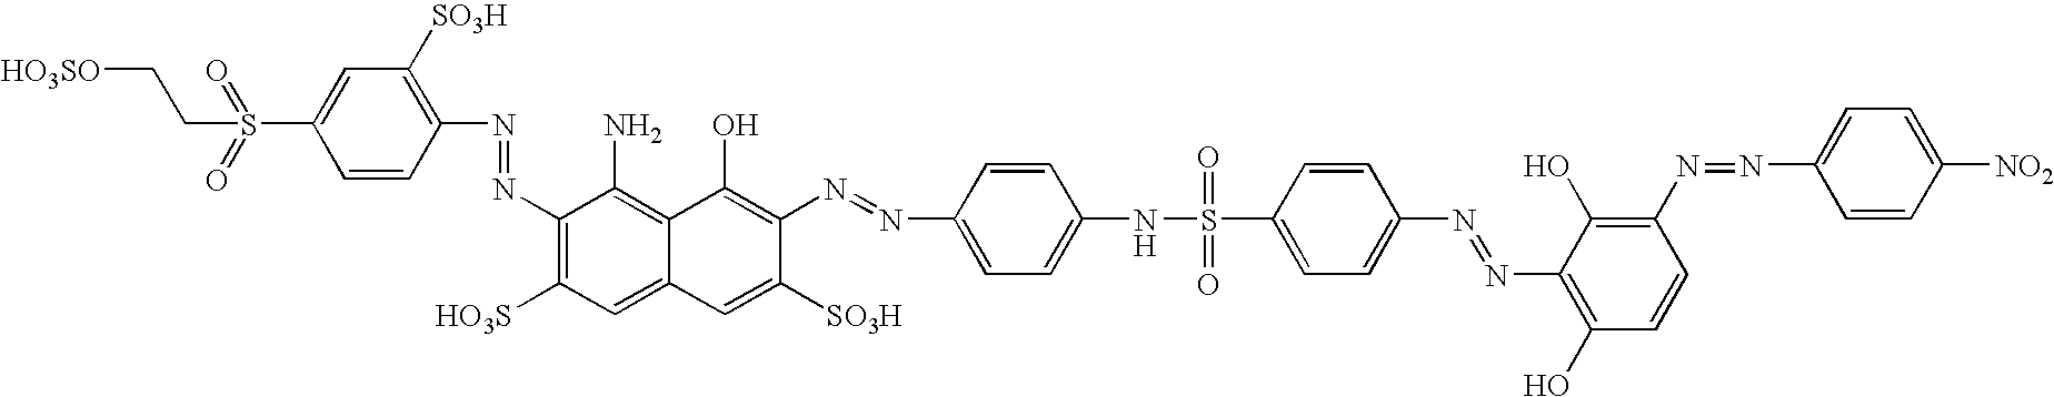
[HO3SO]CCS(=O)(=O)C1=CC([SO3H])=C(N=NC2=C([HO3S])C=C3C(=C2N)C(O)=C(N=NC2=CC=C(NS(=O)(=O)C4=CC=C(N=NC5=C(O)C=CC(N=NC6=CC=C([NO2])C=C6)=C5O)C=C4)C=C2)C([SO3H])=C3)C=C1
